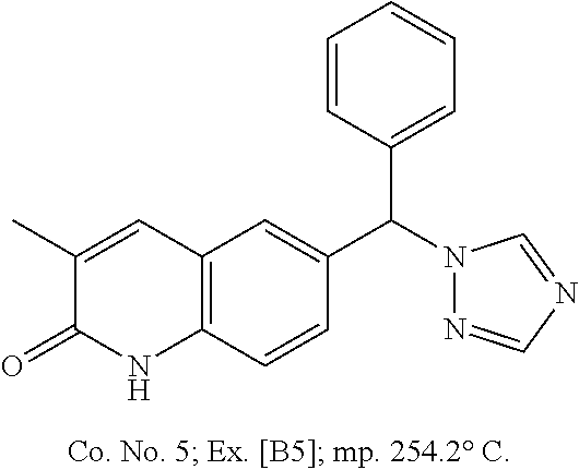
C1(C)=CC2=C(C=CC(C(N3N=CN=C3)C3=CC=CC=C3)=C2)NC1=O
